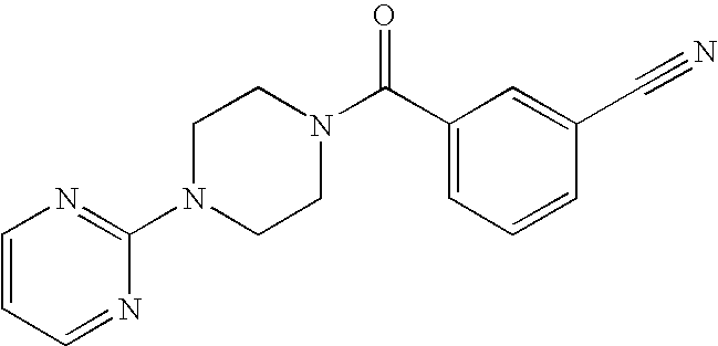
C1(N2CCN(C(C3=CC=CC(C#N)=C3)=O)CC2)=NC=CC=N1
